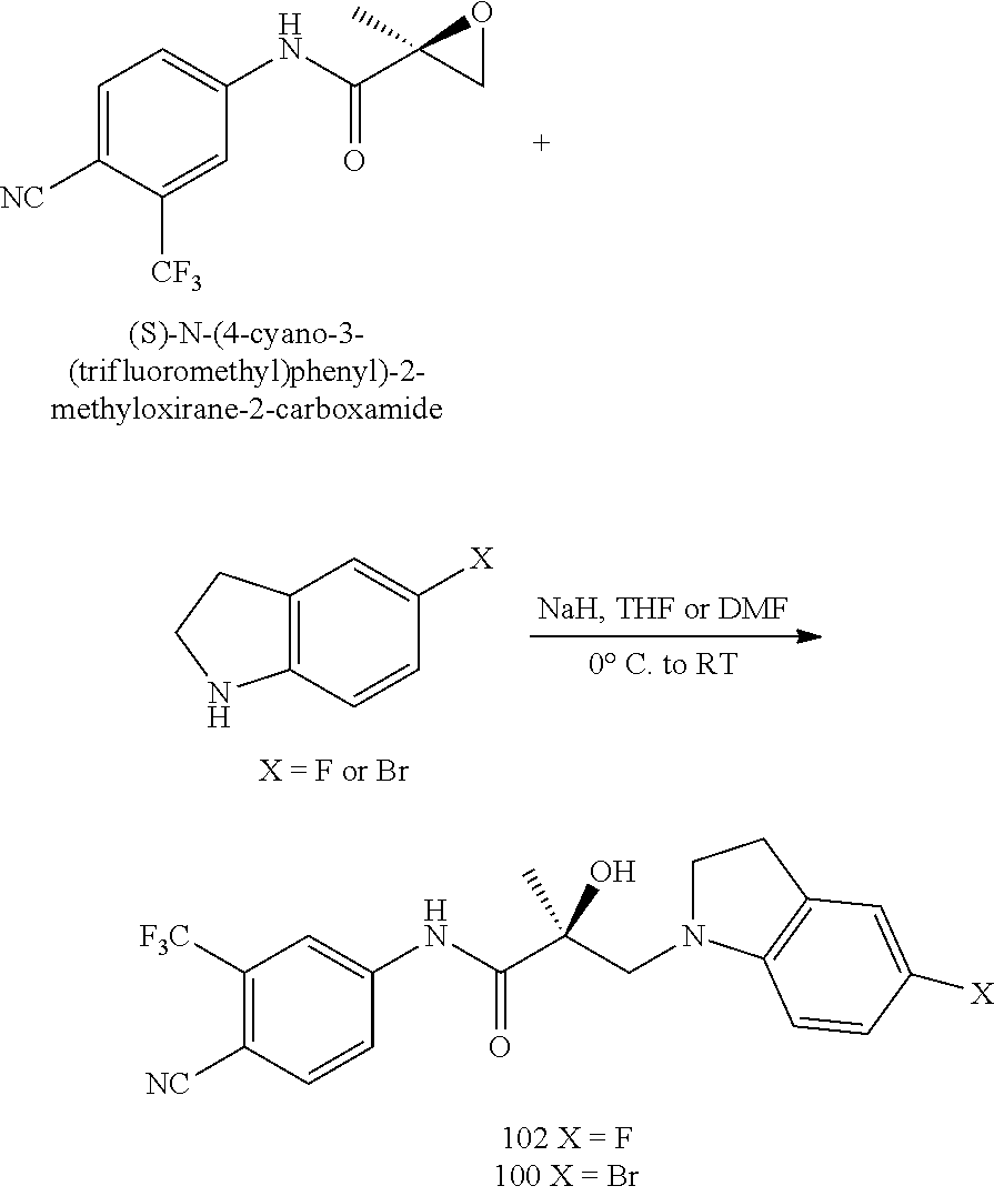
C1=C([NC])C([CF3])=CC(NC(C2(C)CO2)=O)=C1.C12=C(C=CC([X])=C1)NCC2.C1([F3C])=C([NC])C=CC(NC(C(CN2CCC3=C2C=CC([X])=C3)(C)O)=O)=C1
